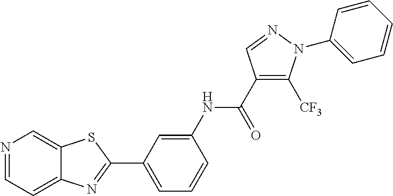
N1=CC=C2C(=C1)SC(C1=CC=CC(NC(=O)C3=C([CF3])N(C4=CC=CC=C4)N=C3)=C1)=N2
